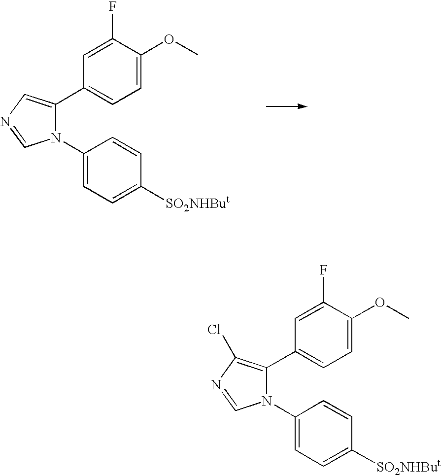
C1(C2=CN=CN2C2=CC=C([SO2NHBut])C=C2)=CC=C(OC)C(F)=C1.C1(C2=C(Cl)N=CN2C2=CC=C([SO2NHBut])C=C2)=CC=C(OC)C(F)=C1
